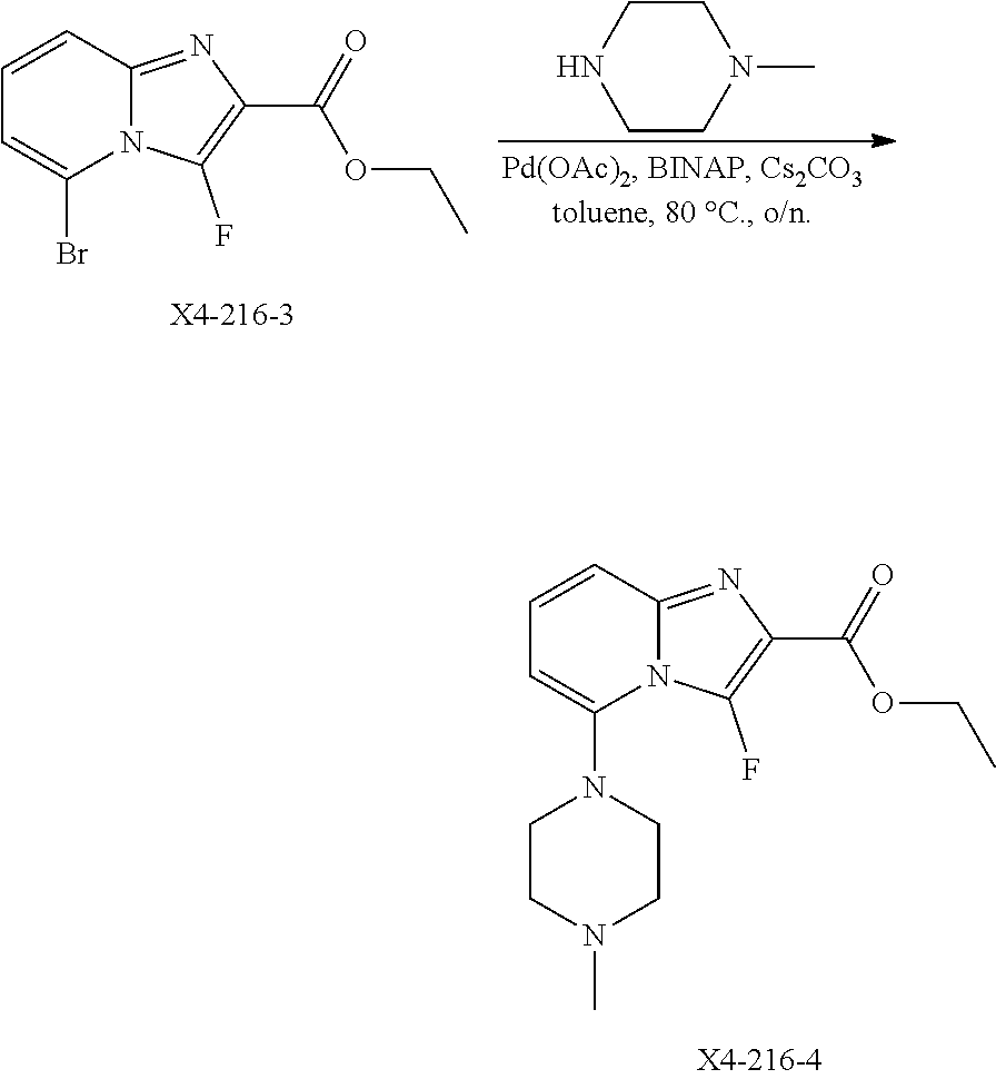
C1=CC2=NC(C(=O)OCC)=C(F)N2C(Br)=C1.C1CN(C)CCN1.C1=CC2=NC(C(=O)OCC)=C(F)N2C(N2CCN(C)CC2)=C1
